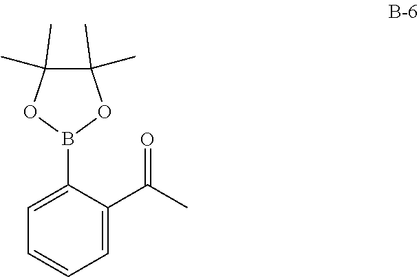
B1(C2=CC=CC=C2C(C)=O)OC(C)(C)C(C)(C)O1
